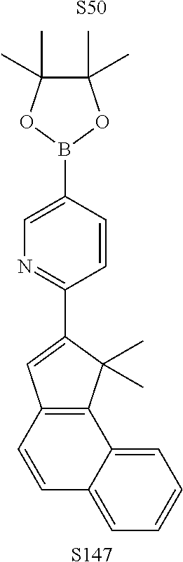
[S50].C1=CC(C2=CC3=C(C2(C)C)C2=CC=CC=C2C=C3)=NC=C1B1OC(C)(C)C(C)(C)O1.[S147]
